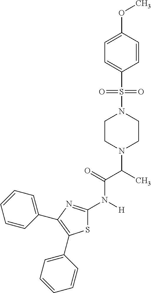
C1CN(C(C(N([H])C2=NC(C3=CC=CC=C3)=C(C3=CC=CC=C3)S2)=O)C)CCN1S(=O)(=O)C1=CC=C(OC)C=C1
